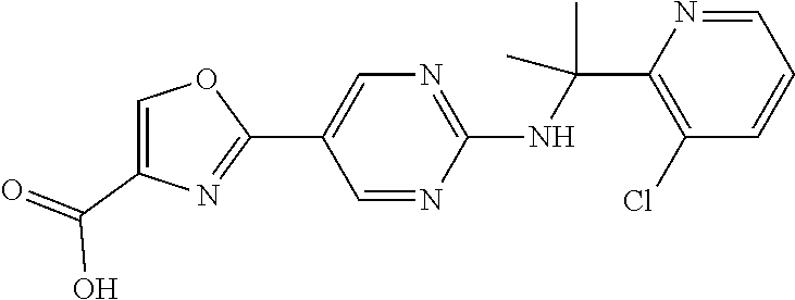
C1(C2=CN=C(NC(C)(C)C3=C(Cl)C=CC=N3)N=C2)=NC(C(=O)O)=CO1
